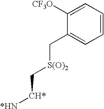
C1([CF3O])=CC=CC=C1C[S(O)2]C[CH*][*HN]
